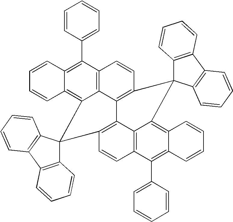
C12=C3C4=C(C(C5=CC=CC=C5)=C1C=CC=C2)C=CC1=C4C2=C(C=CC4=C2C(=C2C(=C4C4=CC=CC=C4)C=CC=C2)C12C1=C(C4=C2C=CC=C4)C=CC=C1)C31C2=C(C3=C1C=CC=C3)C=CC=C2
